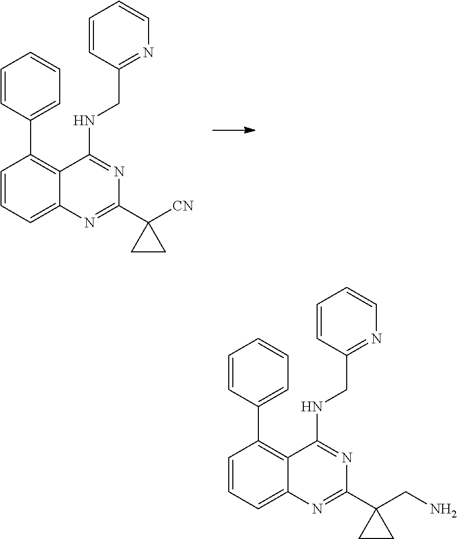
C1=CC=C2C(=C1C1=CC=CC=C1)C(NCC1=NC=CC=C1)=NC(C1(CN)CC1)=N2.C1=CC=C2C(=C1C1=CC=CC=C1)C(NCC1=NC=CC=C1)=NC(C1([CN])CC1)=N2
